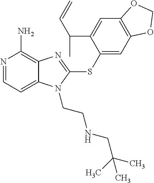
N1=CC=C2C(=C1N)N=C(SC1=CC3=C(C=C1C(C=C)C)OCO3)N2CCNCC(C)(C)C
